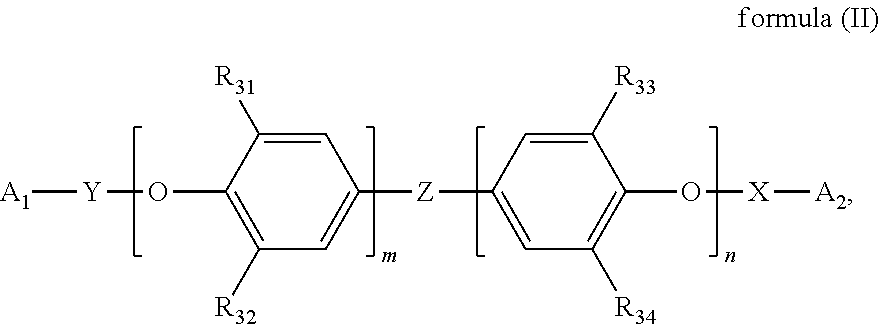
C1=C([R31])C(O[Y][A1])=C([R32])C=C1[Z]C1=CC([R34])=C(O[X][A2])C([R33])=C1
